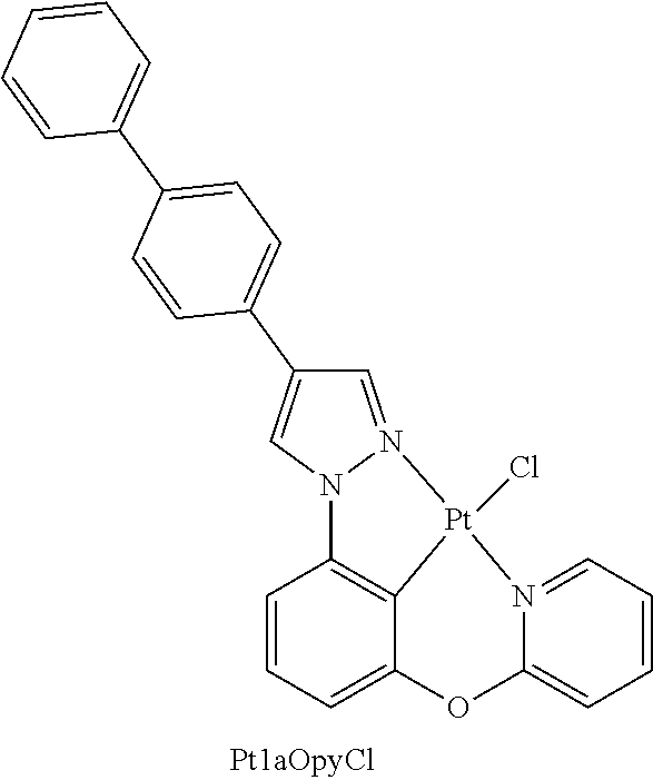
C1=N2N(C=C1C1=CC=C(C3=CC=CC=C3)C=C1)C1=C3C(=CC=C1)OC1=CC=CC=N1[Pt]23Cl
